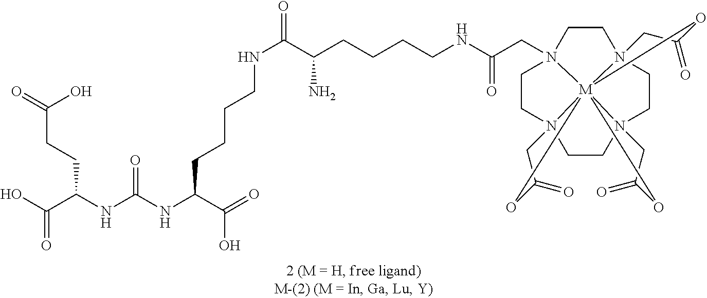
OC(C(NC(NC(C(O)=O)CCCCNC(C(CCCCNC(CN12CCN34CCN56CCN7(CC1)CC(=O)O[M]3752(OC(=O)C4)OC(=O)C6)=O)N)=O)=O)CCC(=O)O)=O
